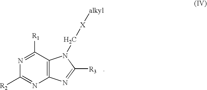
N1=C([R1])C2=C(N=C1[R2])N=C([R3])N2C[X][alkyl]
